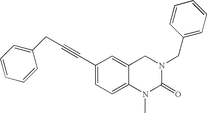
C(#CC1=CC=C2C(=C1)CN(CC1=CC=CC=C1)C(=O)N2C)CC1=CC=CC=C1
